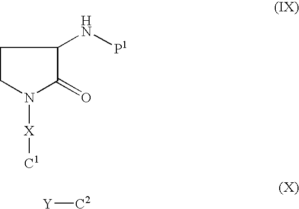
[Y][C2].C1CN([X][C1])C(=O)C1N[P1]
